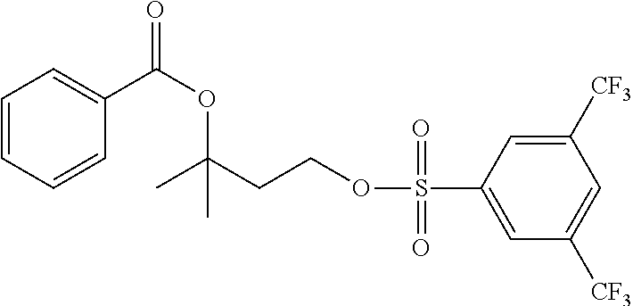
CC(CCOS(C1=CC([CF3])=CC([CF3])=C1)(=O)=O)(OC(=O)C1=CC=CC=C1)C
